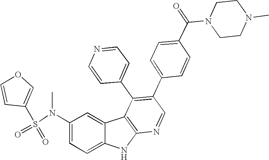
N(C1=CC=C2C(=C1)C1=C(N2)N=CC(C2=CC=C(C(N3CCN(C)CC3)=O)C=C2)=C1C1=CC=NC=C1)(S(=O)(=O)C1=COC=C1)C
